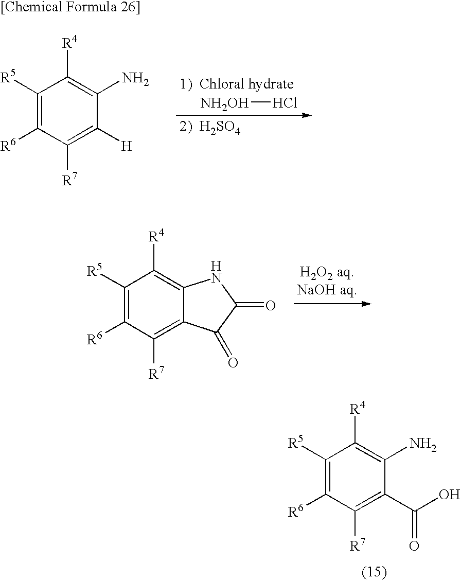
C1([R5])=C([R6])C([R7])=C2C(=C1[R4])NC(=O)C2=O.C1([R5])=C([R6])C([R7])=C(C(O)=O)C(N)=C1[R4].C1([R5])=C([R6])C([R7])=C([H])C(N)=C1[R4].[NH2OH]Cl
